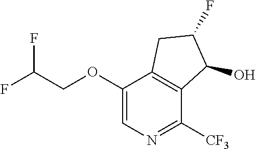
O(C1=CN=C([CF3])C2=C1CC(F)C2O)CC(F)F
